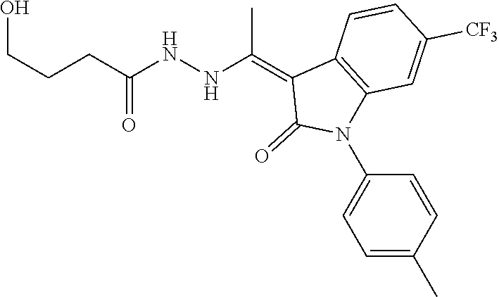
C12=C(C=C([CF3])C=C1)N(C1=CC=C(C)C=C1)C(=O)C2=C(NNC(CCCO)=O)C
